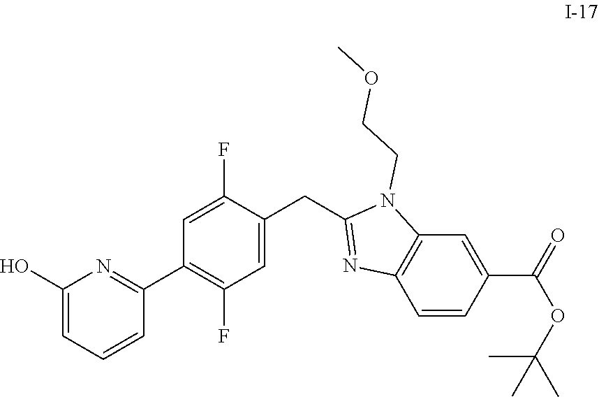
C1(O)=CC=CC(C2=C(F)C=C(CC3=NC4=C(N3CCOC)C=C(C(=O)OC(C)(C)C)C=C4)C(F)=C2)=N1
